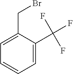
C1=C(CBr)C(C(F)(F)F)=CC=C1
